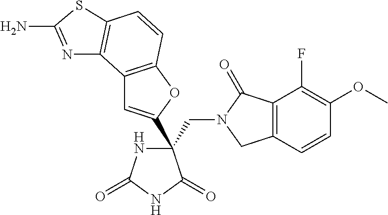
C(C1(C2=CC3=C(O2)C=CC2=C3N=C(N)S2)NC(=O)NC1=O)N1CC2=C(C1=O)C(F)=C(OC)C=C2
